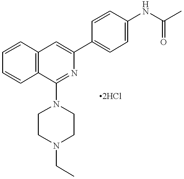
C1=CC2=C(C=C1)C=C(C1=CC=C(NC(C)=O)C=C1)N=C2N1CCN(CC)CC1
